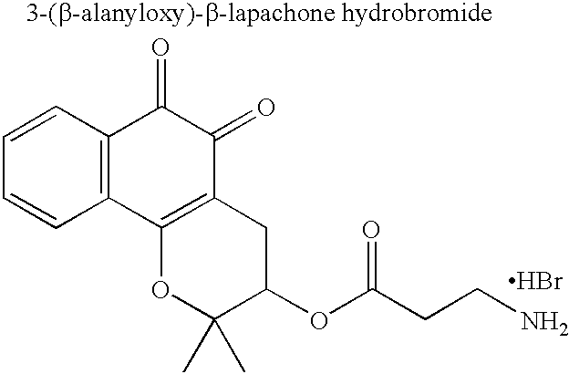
C1=CC2=C(C=C1)C1=C(C(=O)C2=O)CC(OC(CCN)=O)C(C)(C)O1.Br
